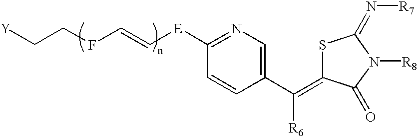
[Y]CCFC=C[E]C1=NC=C(C([R6])=C2SC(=N[R7])N([R8])C2=O)C=C1
